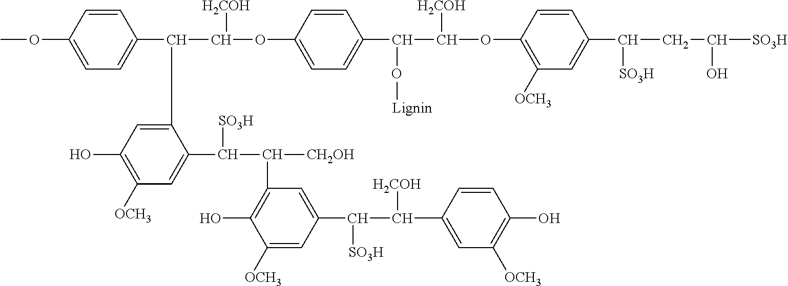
COC1=CC=C(C(C(OC2=CC=C(C(C(OC3=C([OCH3])C=C(C(CC([SO3H])O)[SO3H])C=C3)[H2COH])O[Lignin])C=C2)[H2COH])C2=CC(O)=C([OCH3])C=C2C([SO3H])C([CH2OH])C2=C(O)C([OCH3])=CC(C(C(C3=CC([OCH3])=C(O)C=C3)[H2COH])[SO3H])=C2)C=C1
